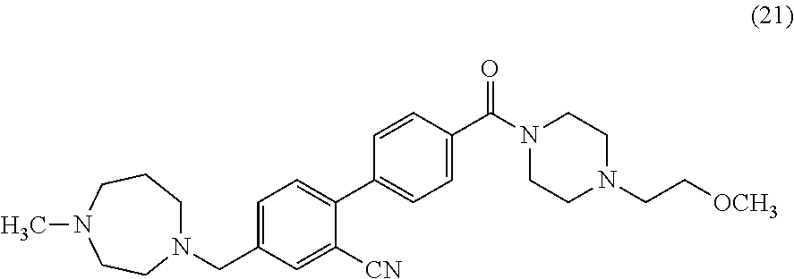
N1(CC2=CC=C(C3=CC=C(C(N4CCN(CC[OCH3])CC4)=O)C=C3)C([CN])=C2)CCCN(C)CC1
